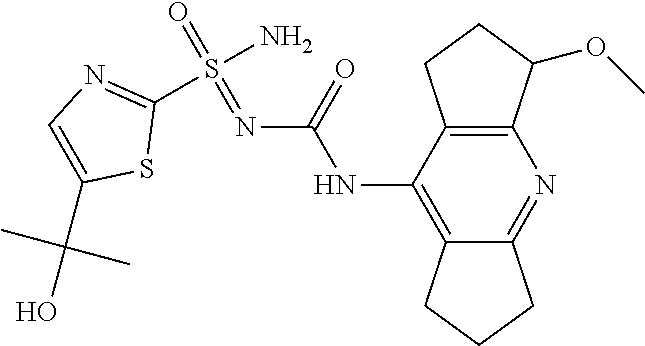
C1(S(N)(=O)=NC(NC2=C3C(=NC4=C2CCC4OC)CCC3)=O)=NC=C(C(O)(C)C)S1
